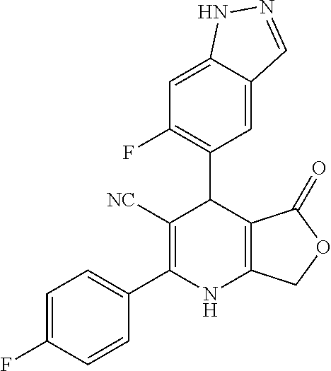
C1=C(F)C=CC(C2=C([NC])C(C3=C(F)C=C4C(=C3)C=NN4)C3=C(N2)COC3=O)=C1
